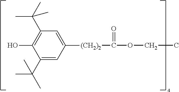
C1(C(C)(C)C)=CC([(CH2)2]C(OCC)=O)=CC(C(C)(C)C)=C1O
